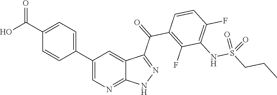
C1(C(O)=O)=CC=C(C2=CN=C3C(=C2)C(C(=O)C2=C(F)C(NS(CCC)(=O)=O)=C(F)C=C2)=NN3)C=C1
